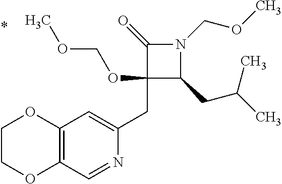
C1(CC2=CC3=C(C=N2)OCCO3)(OCOC)C(CC(C)C)N(COC)C1=O
